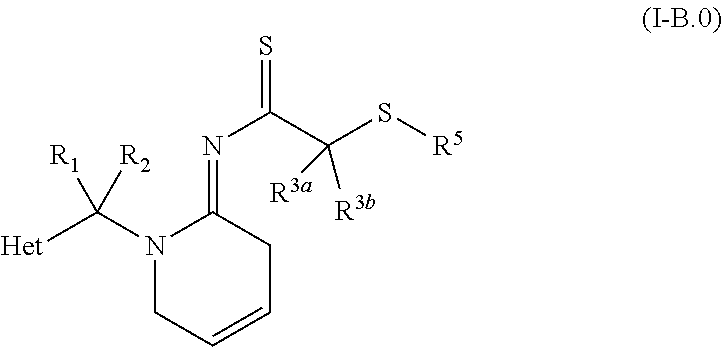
N1(C([Het])([R2])[R1])CC=CCC1=NC(=S)C(S[R5])([R3a])[R3b]
